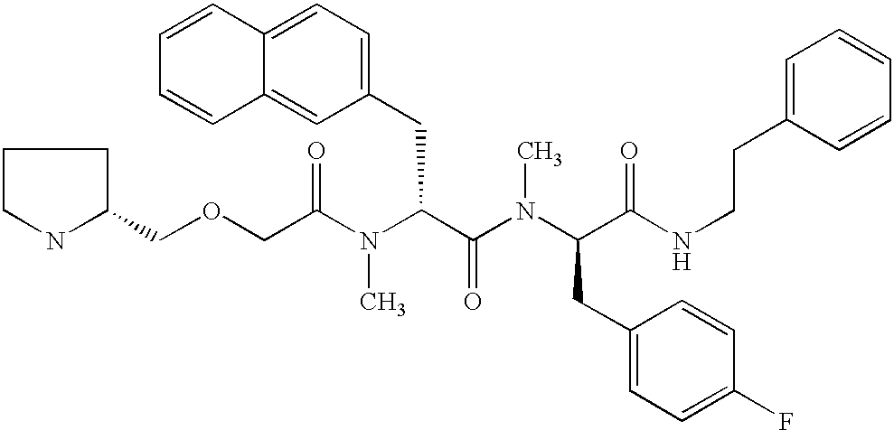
C(OCC(N(C(C(N(C(CC1=CC=C(F)C=C1)C(NCCC1=CC=CC=C1)=O)C)=O)CC1=CC=C2C(=C1)C=CC=C2)C)=O)C1CCCN1
